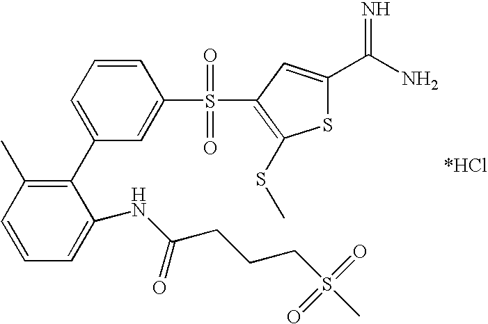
C1=CC=C(C2=C(C)C=CC=C2NC(CCCS(=O)(=O)C)=O)C=C1S(=O)(=O)C1=C(SC)SC(C(N)=N)=C1
